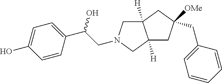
C1=CC(C(O)CN2CC3([H])C([H])(C2)CC(CC2=CC=CC=C2)([OMe])C3)=CC=C1O
